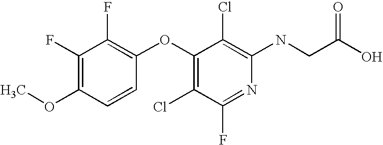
N(C1=C(Cl)C(OC2=C(F)C(F)=C(OC)C=C2)=C(Cl)C(F)=N1)CC(O)=O
